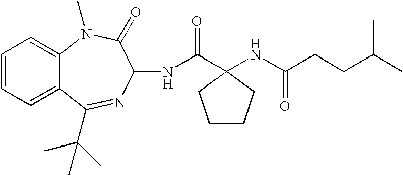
C1=CC=C2C(=C1)N(C)C(=O)C(NC(C1(NC(CCC(C)C)=O)CCCC1)=O)N=C2C(C)(C)C
